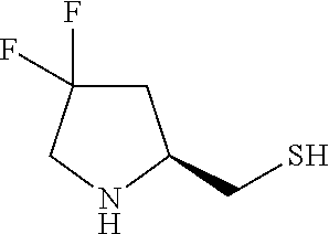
C1C(F)(F)CNC1CS
